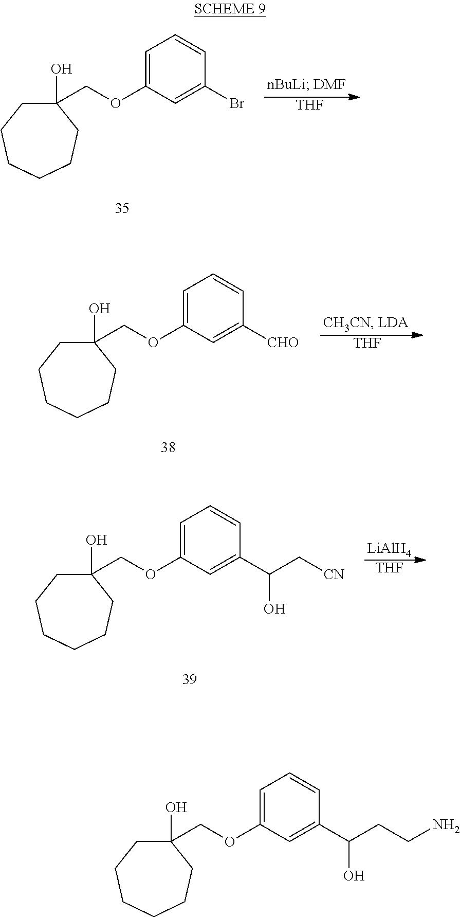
[THF].C1(O)(COC2=CC=CC(Br)=C2)CCCCCC1.[THF].C1(O)(COC2=CC=CC([CHO])=C2)CCCCCC1.[LiAlH4].[THF].C1(O)(COC2=CC=CC(C(C[CN])O)=C2)CCCCCC1.C1(O)(COC2=CC=CC(C(CCN)O)=C2)CCCCCC1
